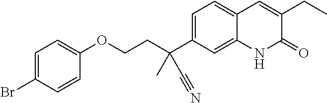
C(COC1=CC=C(Br)C=C1)C(C1=CC=C2C(=C1)NC(=O)C(CC)=C2)(C)C#N
